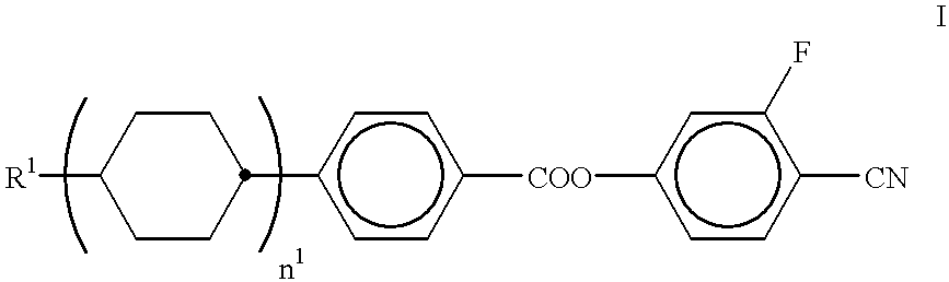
[R1]C1CCC(c2ccc([COO]c3ccc([CN])c(F)c3)cc2)CC1
